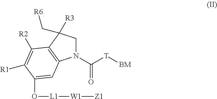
N1(C([T][BM])=O)CC([R3])(C[R6])C2=C1C=C(O[L1][W1][Z1])C([R1])=C2[R2]
